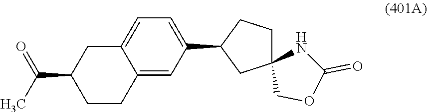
CC(=O)C1CCC2=CC(C3CC4(CC3)NC(=O)OC4)=CC=C2C1
